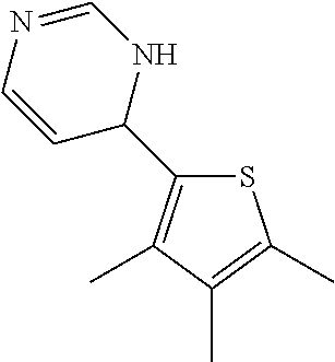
S1C(C)=C(C)C(C)=C1C1NC=NC=C1
